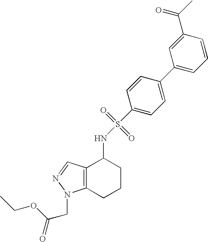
C1(C2=CC=C(S(=O)(=O)NC3C4=C(CCC3)N(CC(=O)OCC)N=C4)C=C2)=CC=CC(C(=O)C)=C1
